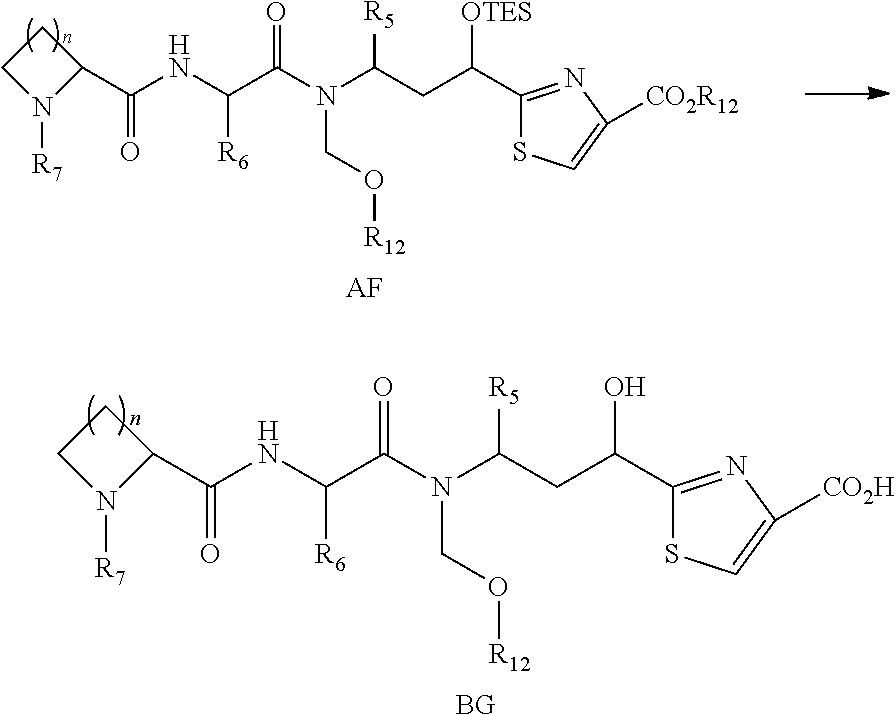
C1(C(CC(N(C(C(NC(C2CCN2[R7])=O)[R6])=O)CO[R12])[R5])O)=NC([CO2H])=CS1.[BG].C1(C(CC(N(C(C(NC(C2CCN2[R7])=O)[R6])=O)CO[R12])[R5])[OTES])=NC([CO2R12])=CS1.[AF]
